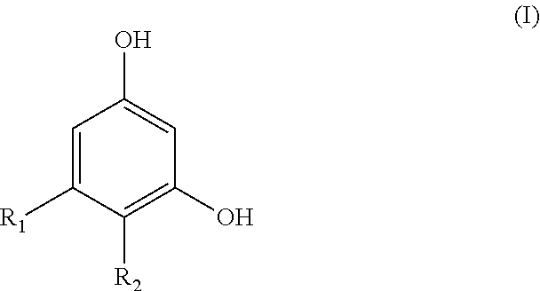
C1=C([R1])C([R2])=C(O)C=C1O
